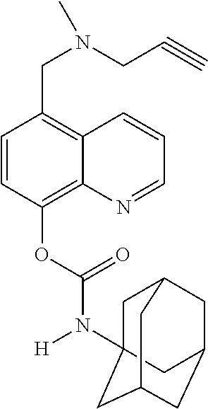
C1=CC(OC(N([H])C23CC4CC(CC(C2)C4)C3)=O)=C2C(=C1CN(CC#C)C)C=CC=N2
